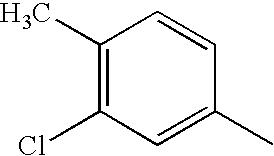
C1(C)=C(Cl)C=C(C)C=C1
